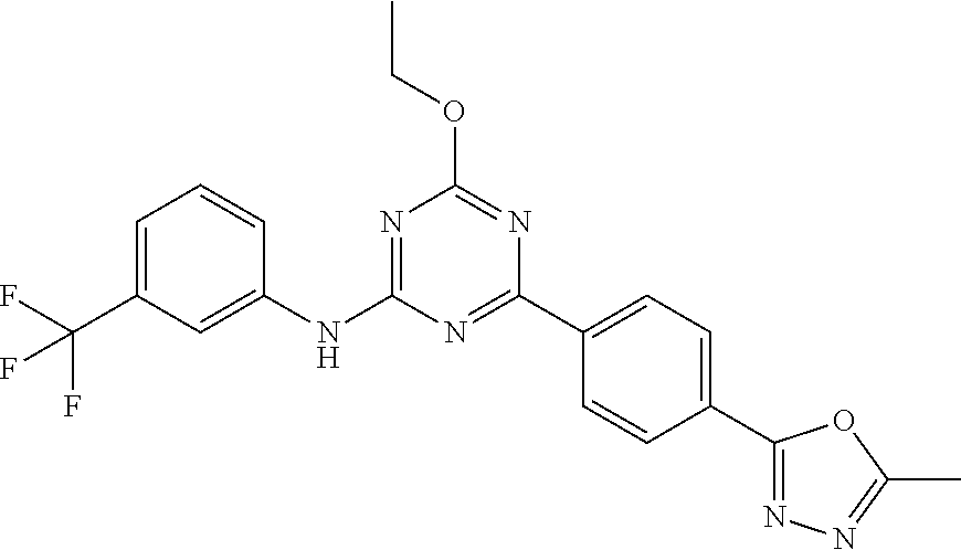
C1=C(C(F)(F)F)C=C(NC2=NC(OCC)=NC(C3=CC=C(C4=NN=C(C)O4)C=C3)=N2)C=C1
